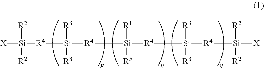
[R4]([Si]([R3])([R3])[R4][Si]([R5])([R1])[R4][Si]([R4][Si]([X])([R2])[R2])([R3])[R3])[Si]([X])([R2])[R2]
